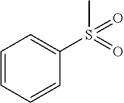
CS(=O)(=O)C1=CC=CC=C1
